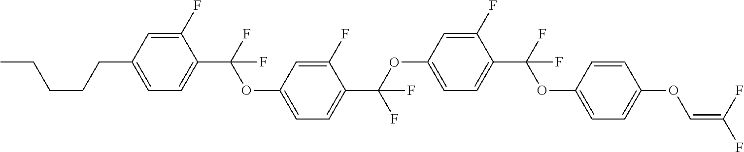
C1(F)=CC(CCCCC)=CC=C1C(F)(OC1=CC=C(C(OC2=CC=C(C(F)(OC3=CC=C(OC=C(F)F)C=C3)F)C(F)=C2)(F)F)C(F)=C1)F
